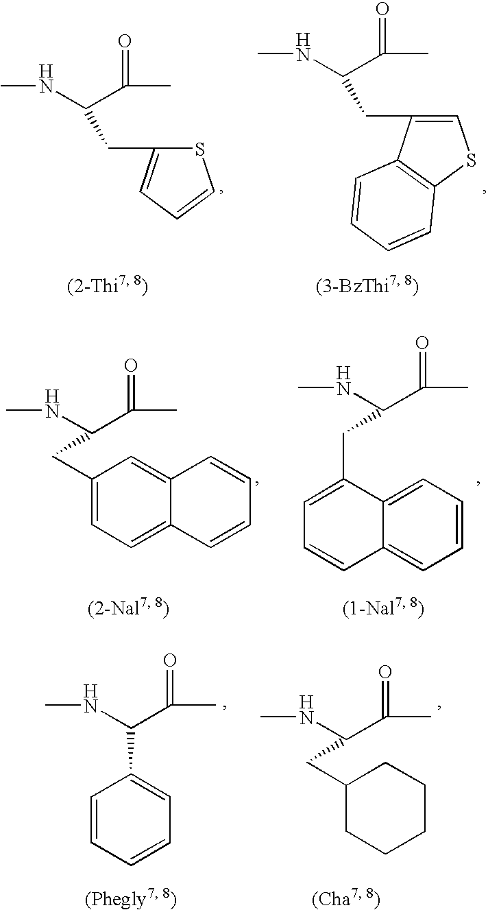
S1C(CC(NC)C(C)=O)=CC=C1.C1=C(CC(NC)C(C)=O)C2=C(S1)C=CC=C2.C1(CC(NC)C(C)=O)=CC=C2C(=C1)C=CC=C2.C1=CC=C2C(=C1)C(CC(NC)C(C)=O)=CC=C2.N(C)C(C(C)=O)C1=CC=CC=C1.C1(CC(NC)C(C)=O)CCCCC1
